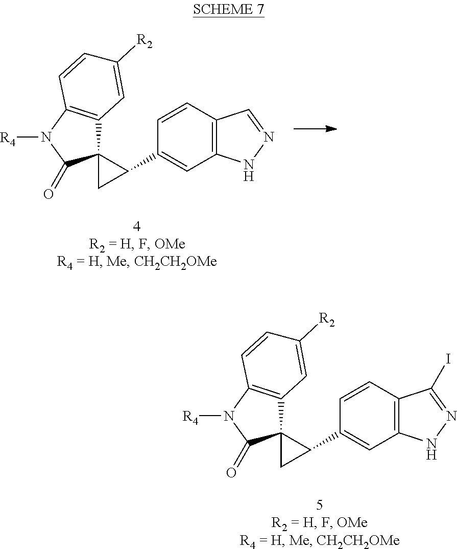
[R4]N1C2=C(C3(C1=O)C(C1=CC4=C(C=C1)C=NN4)C3)C=C([R2])C=C2.[R4]N1C2=C(C3(C1=O)C(C1=CC4=C(C=C1)C(I)=NN4)C3)C=C([R2])C=C2
